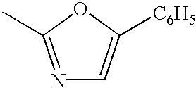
N1=C(C)OC([C6H5])=C1
